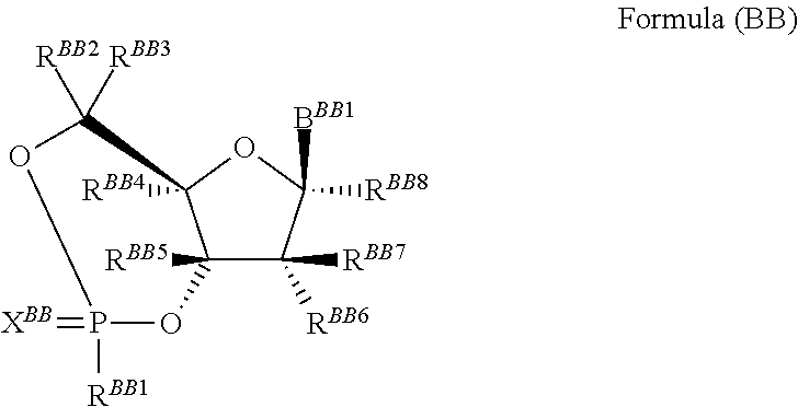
C12([RBB5])C([RBB6])([RBB7])C([RBB8])([BBB1])OC1([RBB4])C([RBB2])([RBB3])OP(=[XBB])([RBB1])O2
